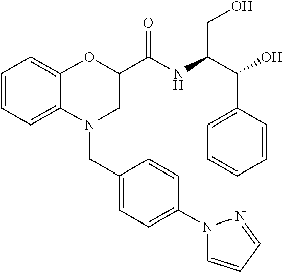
C1=CC=C2C(=C1)OC(C(NC(C(O)C1=CC=CC=C1)CO)=O)CN2CC1=CC=C(N2C=CC=N2)C=C1
